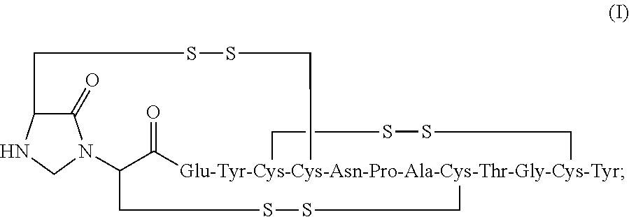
O=C1[Glu-Tyr-Cys-Cys-Asn-Pro-Ala-Cys-Thr-Gly-Cys-Tyr]23(CSSCC1N1C(=O)C(NC1)CSSC2)CSSC3
